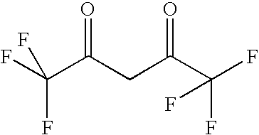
C(C(CC(C(F)(F)F)=O)=O)(F)(F)F
